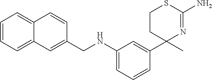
C1CC(C)(C2=CC(NCC3=CC4=CC=CC=C4C=C3)=CC=C2)N=C(N)S1
